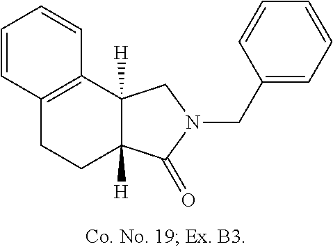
C1=CC2=C(C=C1)C1([H])C([H])(CC2)C(=O)N(CC2=CC=CC=C2)C1
